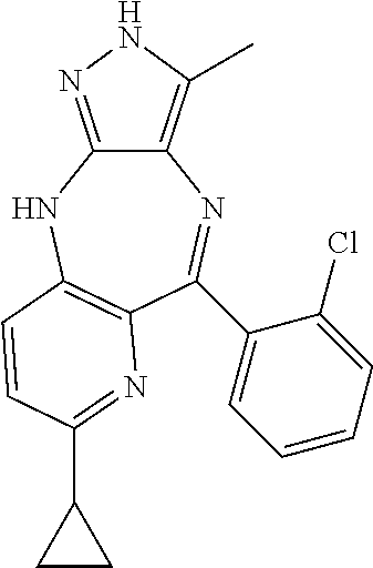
C12=C(C)NN=C1NC1=C(N=C(C3CC3)C=C1)C(C1=CC=CC=C1Cl)=N2
